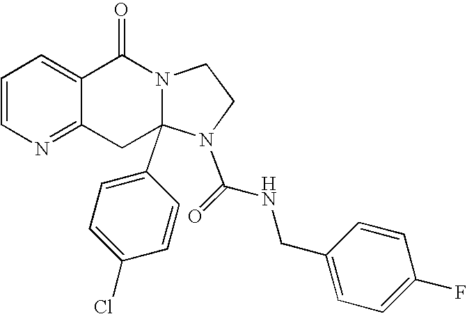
C1=CN=C2C(=C1)C(=O)N1CCN(C(NCC3=CC=C(F)C=C3)=O)C1(C1=CC=C(Cl)C=C1)C2
